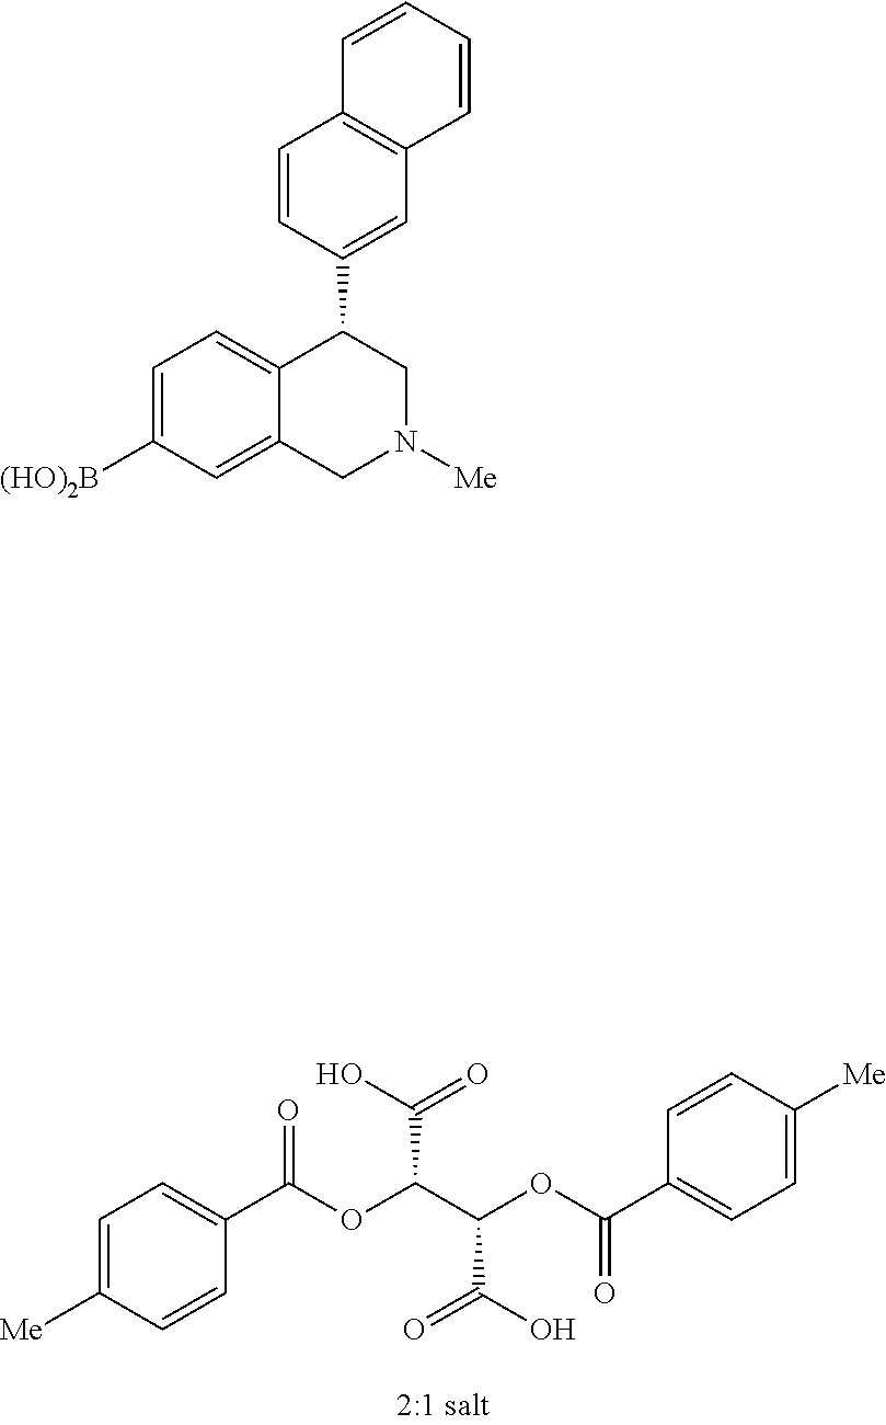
C1=C([Me])C=CC(C(OC(C(OC(=O)C2=CC=C([Me])C=C2)C(O)=O)C(O)=O)=O)=C1.[(HO)2B]C1=CC=C2C(=C1)CN([Me])CC2C1=CC2=C(C=C1)C=CC=C2
